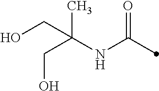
C(C(NC(=O)C)(CO)C)O
